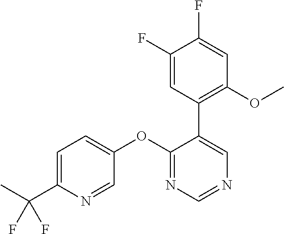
C1=C(C(C)(F)F)N=CC(OC2=NC=NC=C2C2=C(OC)C=C(F)C(F)=C2)=C1
